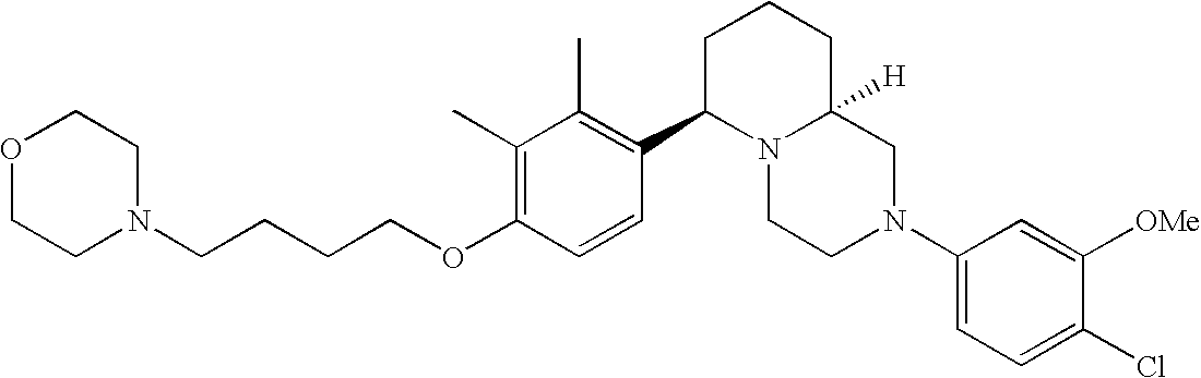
C1(C)=C(OCCCCN2CCOCC2)C=CC(C2N3C([H])(CCC2)CN(C2=CC=C(Cl)C([OMe])=C2)CC3)=C1C
